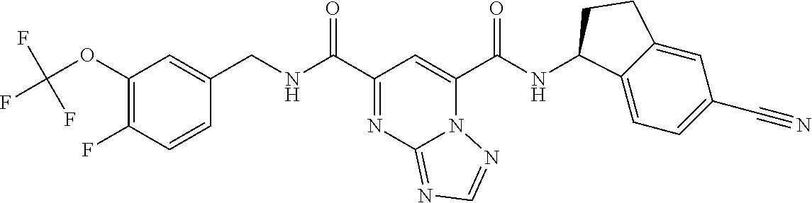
C1(OC(F)(F)F)=C(F)C=CC(CNC(C2=NC3=NC=NN3C(C(NC3C4=CC=C(C#N)C=C4CC3)=O)=C2)=O)=C1
